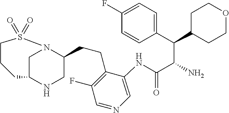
C1C2NCC(CCC3=C(F)C=NC=C3NC(C(N)C(C3=CC=C(F)C=C3)C3CCOCC3)=O)N1S(=O)(=O)CCC2
